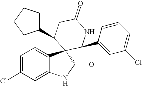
C1=C(Cl)C=C2C(=C1)C1(C(=O)N2)C(C2=CC(Cl)=CC=C2)NC(=O)CC1C1CCCC1
